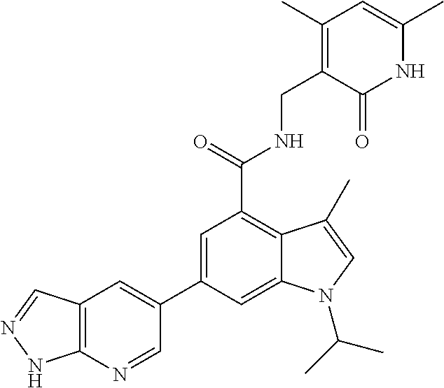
C1(C2=CC(C(NCC3=C(C)C=C(C)NC3=O)=O)=C3C(=C2)N(C(C)C)C=C3C)=CC2=C(N=C1)NN=C2
